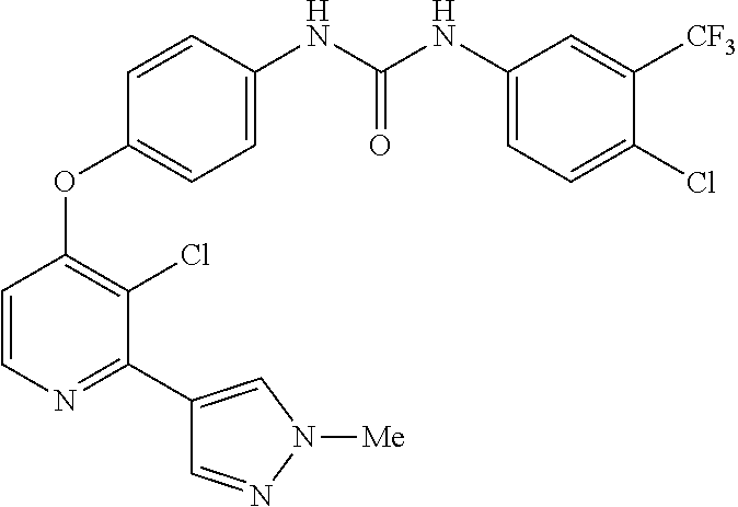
C1=CC(NC(NC2=CC=C(Cl)C([CF3])=C2)=O)=CC=C1OC1=C(Cl)C(C2=CN([Me])N=C2)=NC=C1
